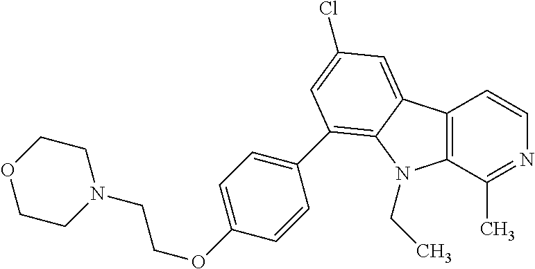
C12=C(C(C)=NC=C1)N(CC)C1=C(C3=CC=C(OCCN4CCOCC4)C=C3)C=C(Cl)C=C21
